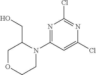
ClC1=CC(N2C(CO)COCC2)=NC(Cl)=N1
